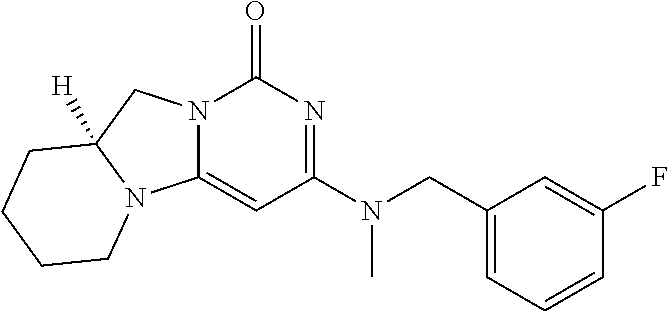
N12C(=CC(N(CC3=CC=CC(F)=C3)C)=NC1=O)N1C([H])(C2)CCCC1
